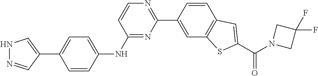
N1N=CC(C2=CC=C(NC3=NC(C4=CC5=C(C=C4)C=C(C(N4CC(F)(F)C4)=O)S5)=NC=C3)C=C2)=C1
